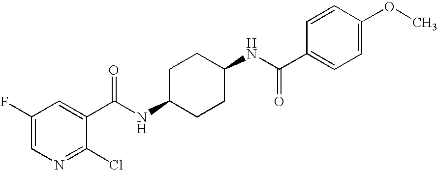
N1=C(Cl)C(C(NC2CCC(NC(C3=CC=C(OC)C=C3)=O)CC2)=O)=CC(F)=C1
